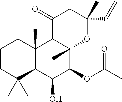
C1CC(C)(C)C2C(C)(C1)C1C(C)(C(OC(C)=O)C2O)OC(C=C)(C)CC1=O
